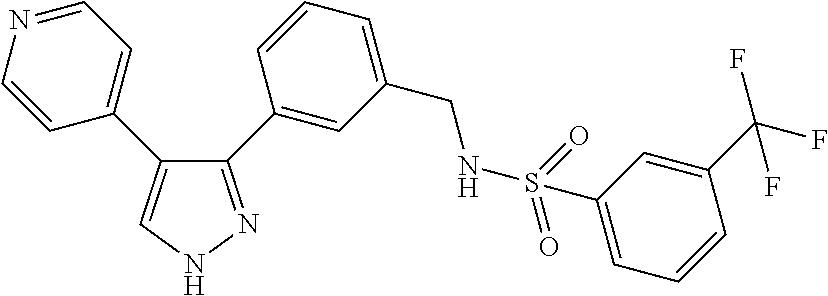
C1(C2=CC(CNS(=O)(=O)C3=CC=CC(C(F)(F)F)=C3)=CC=C2)=NNC=C1C1=CC=NC=C1
